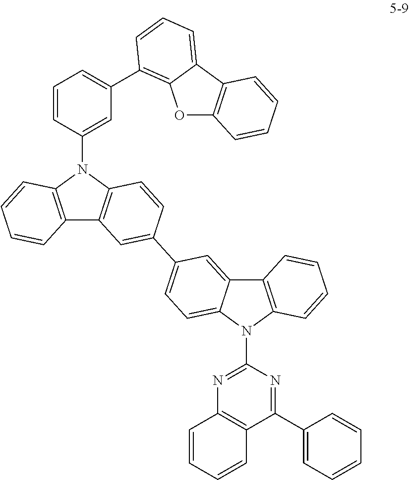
C12=C(N(C3=CC(C4=C5OC6=C(C5=CC=C4)C=CC=C6)=CC=C3)C3=C1C=C(C1=CC=C4C(=C1)C1=C(N4C4=NC5=C(C(C6=CC=CC=C6)=N4)C=CC=C5)C=CC=C1)C=C3)C=CC=C2
